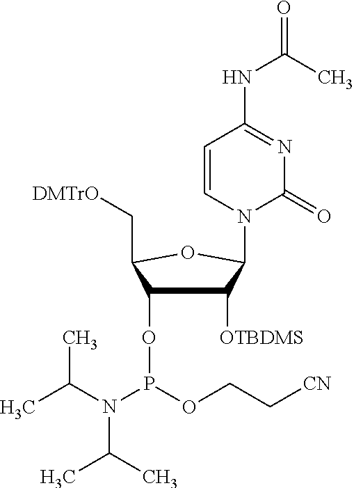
C1([OTBDMS])C(OP(N(C(C)C)C(C)C)OCC[CN])C(C[DMTrO])OC1N1C=CC(NC(C)=O)=NC1=O
